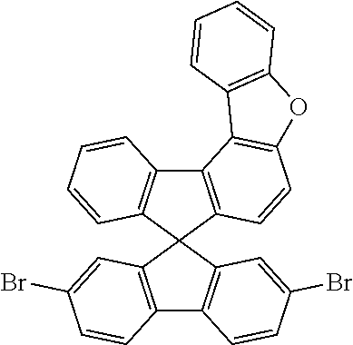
C12=C(C3(C4=C1C=CC(Br)=C4)C1=C(C4=C3C=CC=C4)C3=C(C=C1)OC1=C3C=CC=C1)C=C(Br)C=C2
